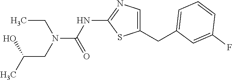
N(C(=O)NC1=NC=C(CC2=CC=CC(F)=C2)S1)(CC)CC(C)O
